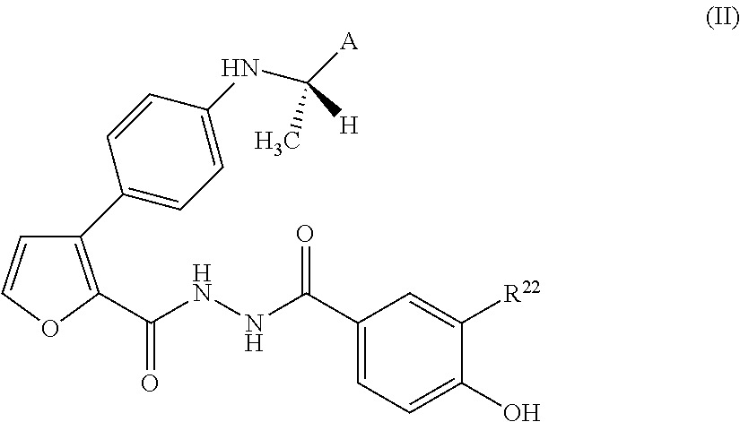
C1(C2=CC=C(NC(C)([H])[A])C=C2)=C(C(NNC(C2=CC=C(O)C([R22])=C2)=O)=O)OC=C1
